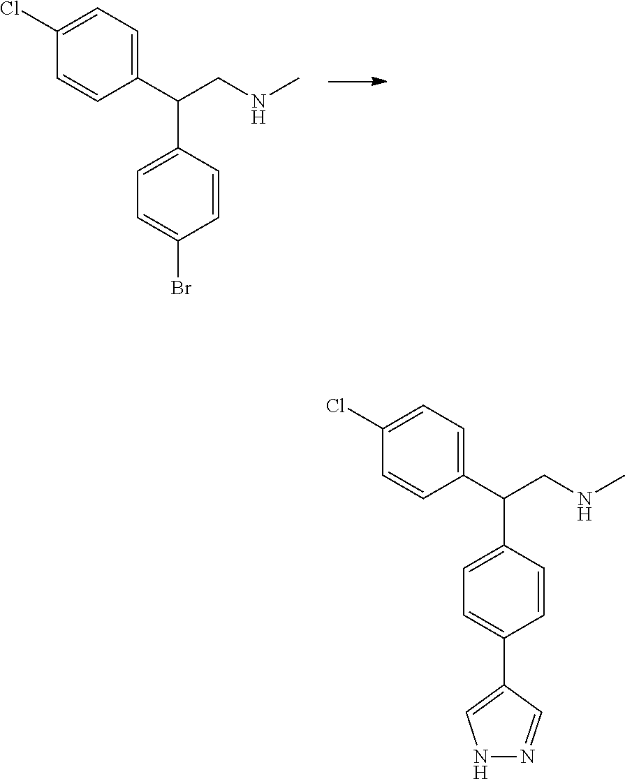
C1(C(CNC)C2=CC=C(Br)C=C2)=CC=C(Cl)C=C1.C1(C(CNC)C2=CC=C(C3=CNN=C3)C=C2)=CC=C(Cl)C=C1
